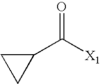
C1(C([X1])=O)CC1
